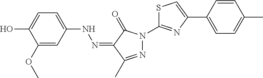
OC1=CC=C(NN=C2C(=O)N(C3=NC(C4=CC=C(C)C=C4)=CS3)N=C2C)C=C1OC
